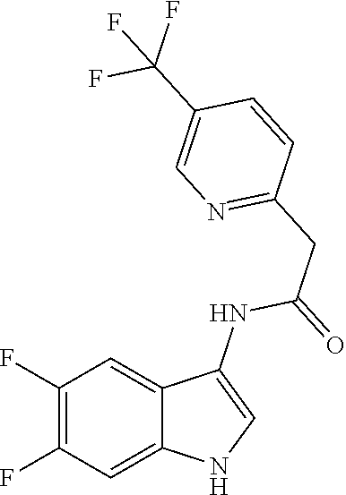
C1(F)=C(F)C=C2C(=C1)C(NC(=O)CC1=NC=C(C(F)(F)F)C=C1)=CN2
